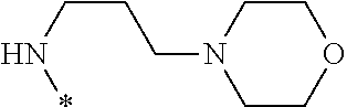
C1CN(CCCN*)CCO1
